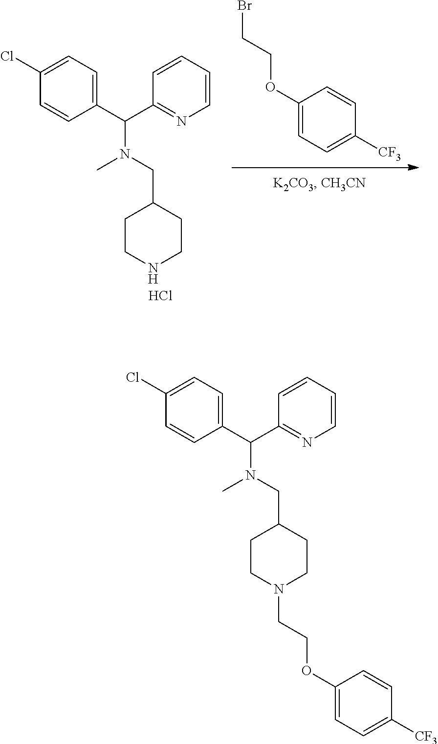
C1(OCCBr)=CC=C([CF3])C=C1.C1=CC(C(C2=NC=CC=C2)N(C)CC2CCNCC2)=CC=C1Cl.Cl.C1=CC(C(C2=NC=CC=C2)N(C)CC2CCN(CCOC3=CC=C([CF3])C=C3)CC2)=CC=C1Cl
